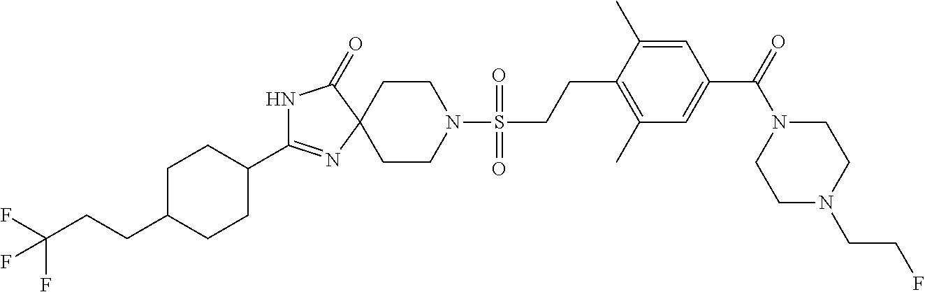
N1C(C2CCC(CCC(F)(F)F)CC2)=NC2(C1=O)CCN(S(CCC1=C(C)C=C(C(=O)N3CCN(CCF)CC3)C=C1C)(=O)=O)CC2
